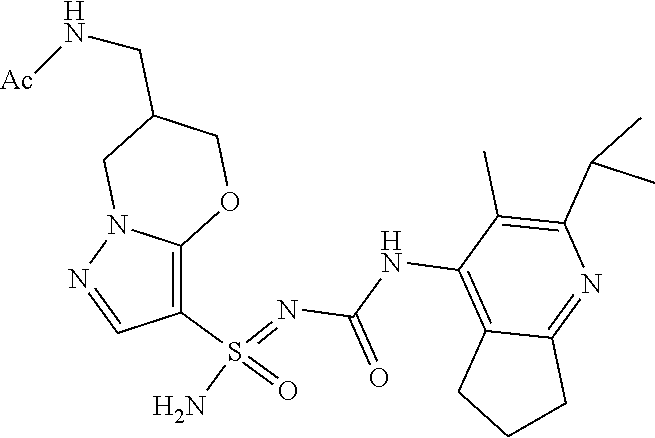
C(NC1=C2C(=NC(C(C)C)=C1C)CCC2)(N=S(N)(=O)C1=C2N(N=C1)CC(CN[Ac])CO2)=O
